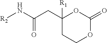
[R2]NC(CC1([R1])CCOC(=O)O1)=O
